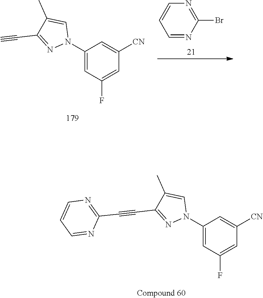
N1=C(Br)N=CC=C1.C1(N2C=C(C)C(C#C)=N2)=CC(F)=CC([CN])=C1.C1(N2C=C(C)C(C#CC3=NC=CC=N3)=N2)=CC(F)=CC([CN])=C1
